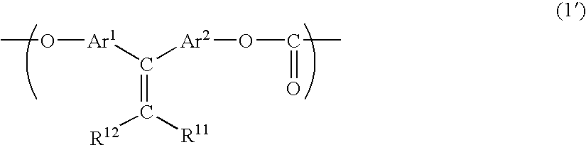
O([Ar1]C([Ar2]OC(=O)C)=C([R12])[R11])C
